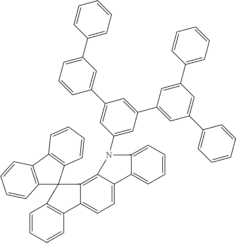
C1=CC=CC2=C1C1(C3=C4C(=CC=C23)C2=CC=CC=C2N4C2=CC(C3=CC(C4=CC=CC=C4)=CC(C4=CC=CC=C4)=C3)=CC(C3=CC(C4=CC=CC=C4)=CC=C3)=C2)C2=C(C3=C1C=CC=C3)C=CC=C2
